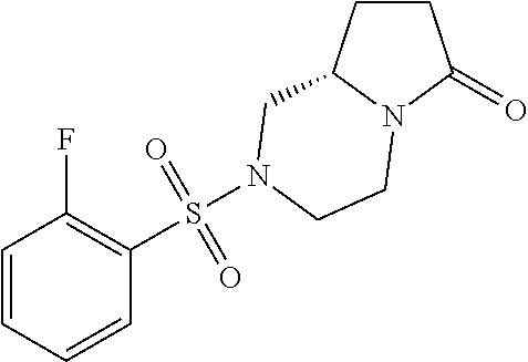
C1CC2N(C1=O)CCN(S(C1=C(F)C=CC=C1)(=O)=O)C2
